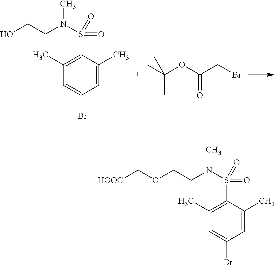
C(OC(CBr)=O)(C)(C)C.C1=C(C)C(S(=O)(=O)N(C)CCO)=C(C)C=C1Br.C1=C(C)C(S(=O)(=O)N(C)CCOC[HOOC])=C(C)C=C1Br
